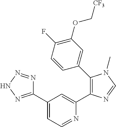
C1(C2=NNN=N2)=CC=NC(C2=C(C3=CC(OC[CF3])=C(F)C=C3)N(C)C=N2)=C1
